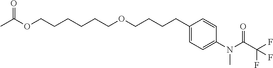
CC(OCCCCCCOCCCCC1=CC=C(N(C(C(F)(F)F)=O)C)C=C1)=O
